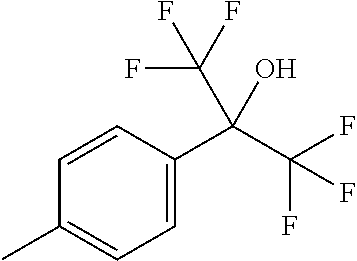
C1=C(C(C(F)(F)F)(O)C(F)(F)F)C=CC(C)=C1
